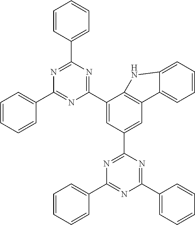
C1(C2=NC(C3=CC=CC=C3)=NC(C3=CC=CC=C3)=N2)=CC(C2=NC(C3=CC=CC=C3)=NC(C3=CC=CC=C3)=N2)=CC2=C1NC1=CC=CC=C21
